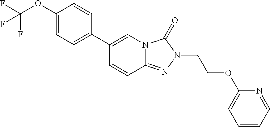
C1(OC(F)(F)F)=CC=C(C2=CN3C(=NN(CCOC4=CC=CC=N4)C3=O)C=C2)C=C1
